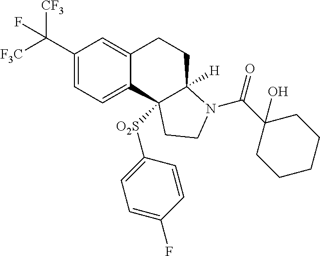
C(C1=CC=C2C(=C1)CCC1([H])C2([O2S]C2=CC=C(F)C=C2)CCN1C(=O)C1(O)CCCCC1)([F3C])([CF3])F
